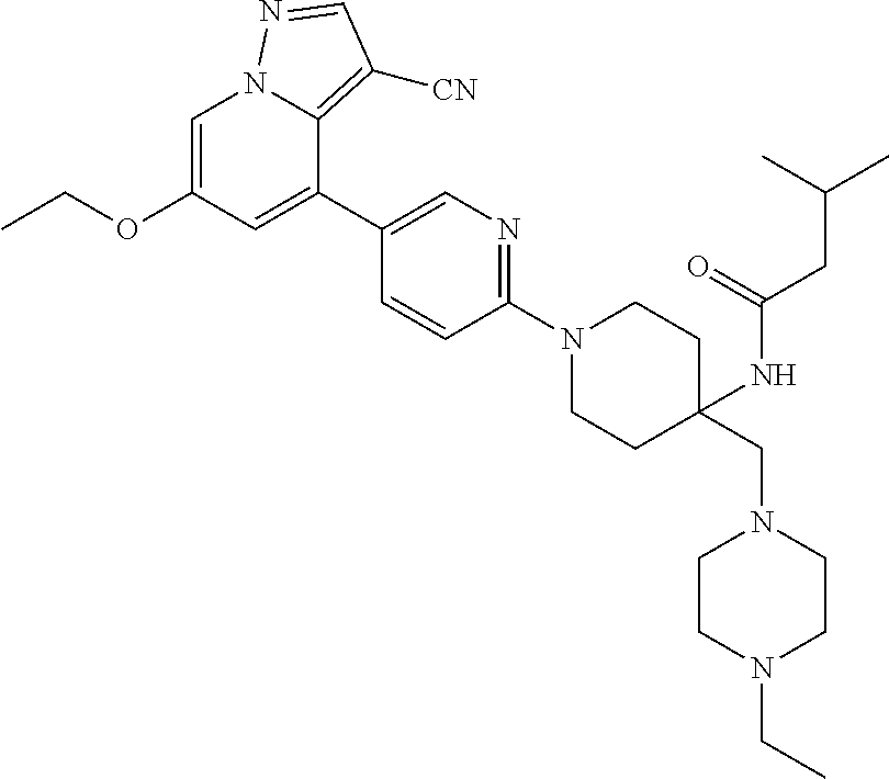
C1=C(OCC)C=C(C2=CN=C(N3CCC(CN4CCN(CC)CC4)(NC(CC(C)C)=O)CC3)C=C2)C2=C([CN])C=NN12
